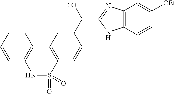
C1(S(NC2=CC=CC=C2)(=O)=O)=CC=C(C([EtO])C2=NC3=C(N2)C=CC([OEt])=C3)C=C1
